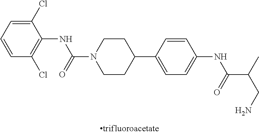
C1(Cl)=CC=CC(Cl)=C1NC(N1CCC(C2=CC=C(NC(C(CN)C)=O)C=C2)CC1)=O
